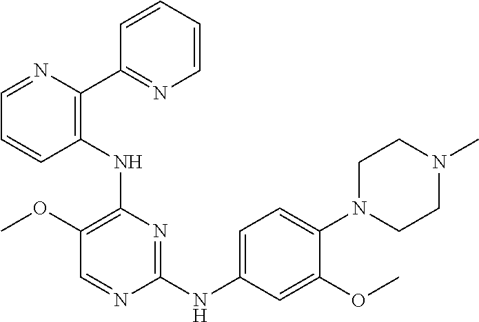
C1=NC(C2=NC=CC=C2)=C(NC2=C(OC)C=NC(NC3=CC=C(N4CCN(C)CC4)C(OC)=C3)=N2)C=C1
